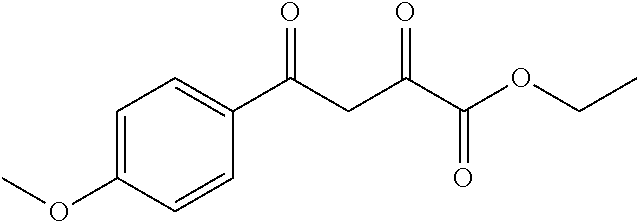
C1=C(OC)C=CC(C(CC(C(OCC)=O)=O)=O)=C1
